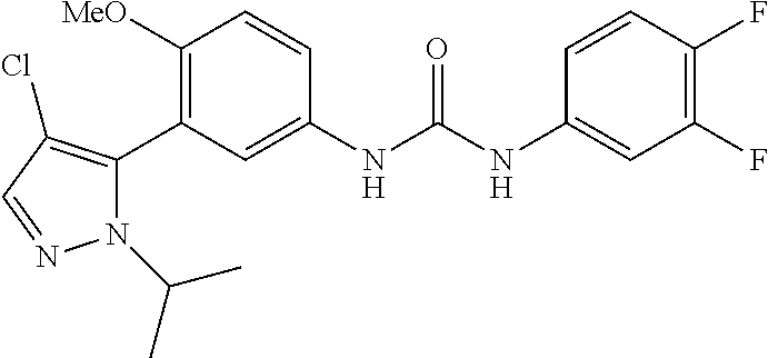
C1([OMe])=C(C2=C(Cl)C=NN2C(C)C)C=C(NC(=O)NC2=CC(F)=C(F)C=C2)C=C1
